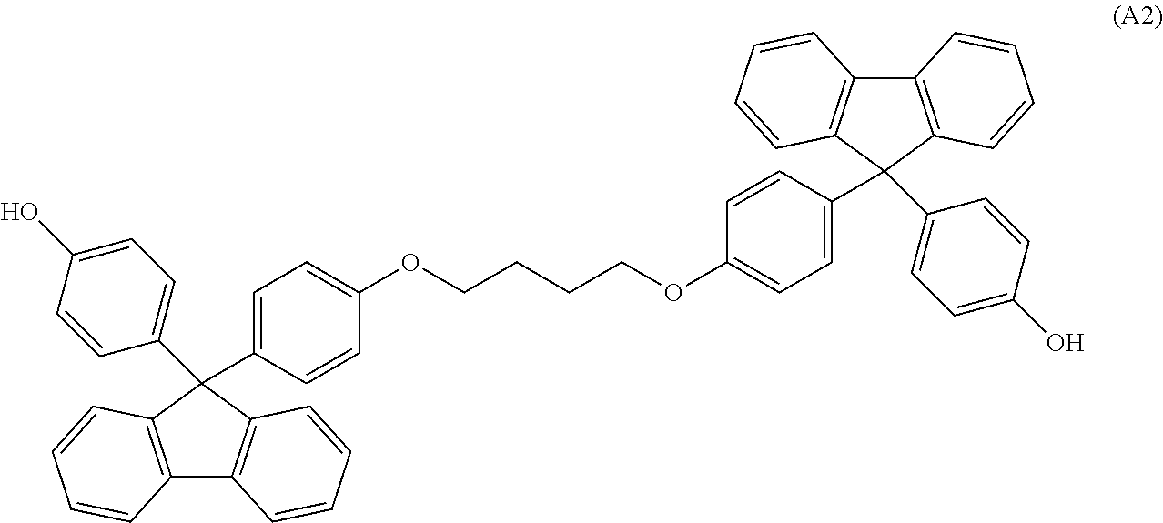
C12=C(C(C3=CC=C(O)C=C3)(C3=CC=C(OCCCCOC4=CC=C(C5(C6=CC=C(O)C=C6)C6=C(C7=C5C=CC=C7)C=CC=C6)C=C4)C=C3)C3=C1C=CC=C3)C=CC=C2
